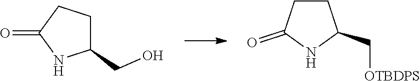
C1(CO)CCC(=O)N1.C1CC(=O)NC1C[OTBDPS]
